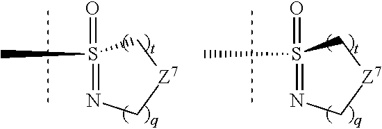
N1=S(=O)(C)C[Z7]C1.N1=S(=O)(C)C[Z7]C1
